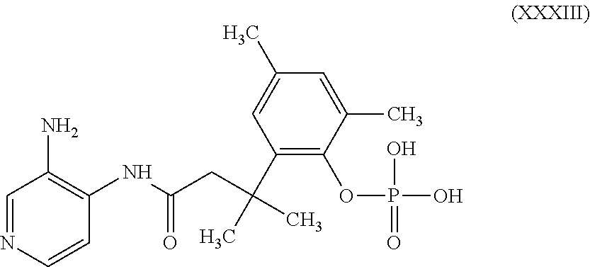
C1=NC=CC(NC(=O)CC(C)(C2=C(OP(O)(O)=O)C(C)=CC(C)=C2)C)=C1N
